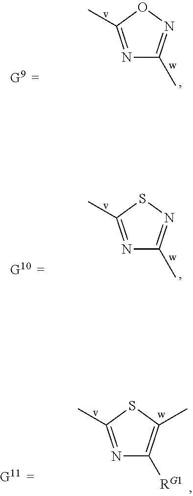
N1=C(C)N=C(C)O1.N1=C(C)N=C(C)S1.C1(C)=C([RG1])N=C(C)S1
